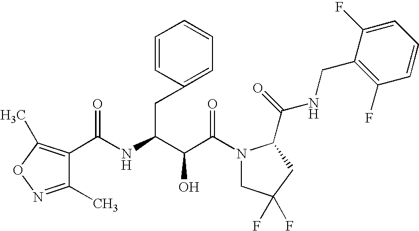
C(C(N1CC(F)(F)CC1C(NCC1=C(F)C=CC=C1F)=O)=O)(O)C(CC1=CC=CC=C1)NC(=O)C1=C(C)ON=C1C
